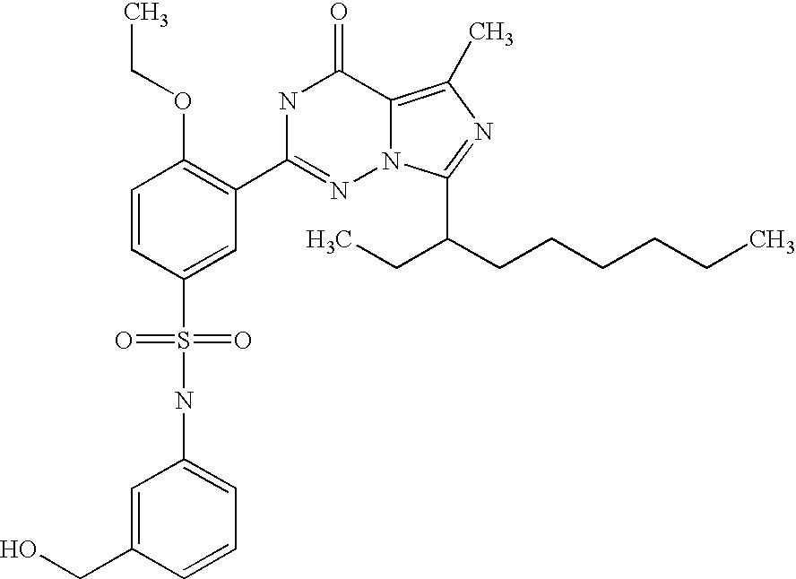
C1=CC(S(NC2=CC=CC(CO)=C2)(=O)=O)=CC(C2=NN3C(=C(C)N=C3C(CCCCCC)CC)C(=O)N2)=C1OCC
